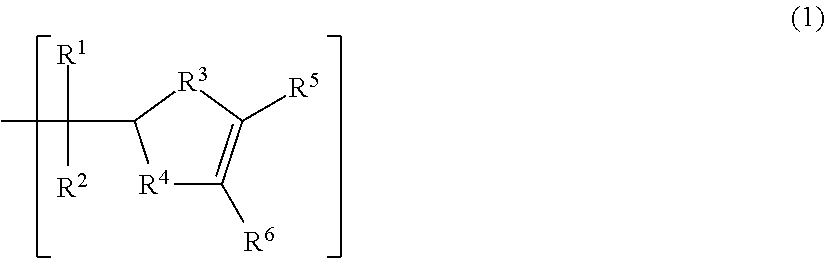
[R4]1C([R6])=C([R5])[R3]C1C([R1])([R2])C
